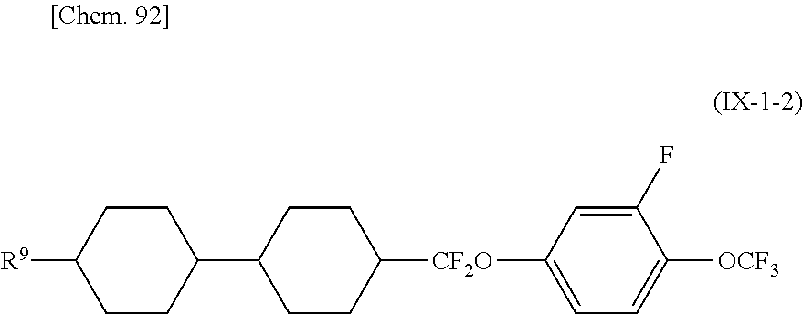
C1([R9])CCC(C2CCC([CF2O]C3=CC=C([OCF3])C(F)=C3)CC2)CC1
